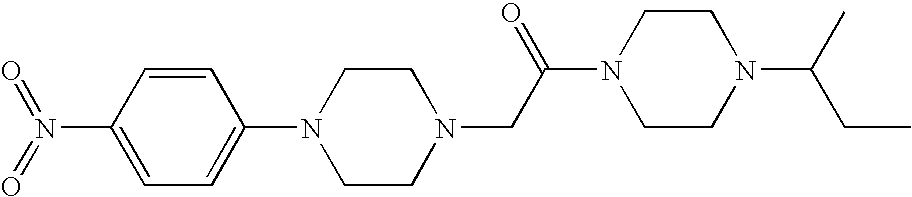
C1=CC(N(=O)=O)=CC=C1N1CCN(CC(N2CCN(C(CC)C)CC2)=O)CC1
